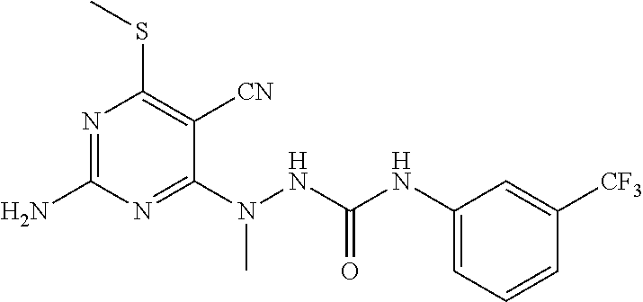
N1=C(N)N=C(N(NC(NC2=CC=CC([CF3])=C2)=O)C)C([CN])=C1SC
